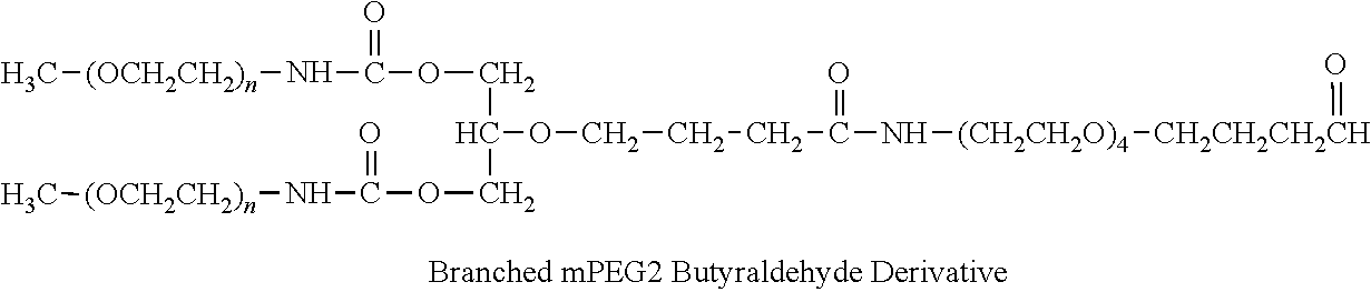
C[(OCH2CH2)n]NC(OCC(COC(N[(OCH2CH2)n]C)=O)OCCCC(N[(CH2CH2O)4][CH2CH2CH2CH]=O)=O)=O
